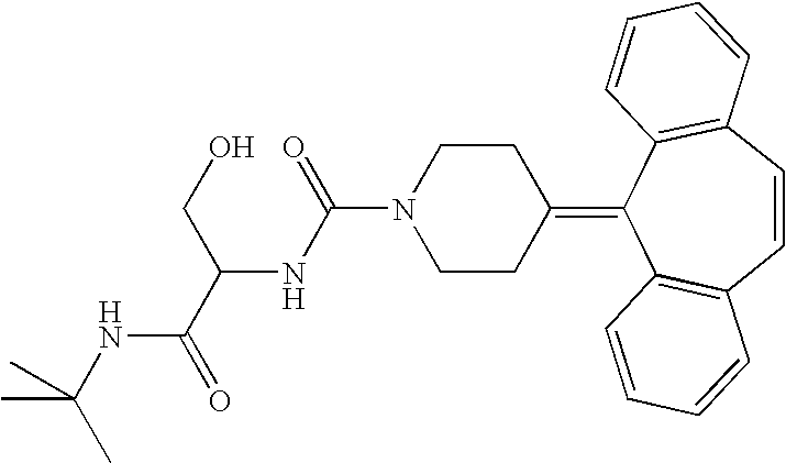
N1(C(=O)NC(C(=O)NC(C)(C)C)CO)CCC(=C2C3=C(C=CC4=C2C=CC=C4)C=CC=C3)CC1
